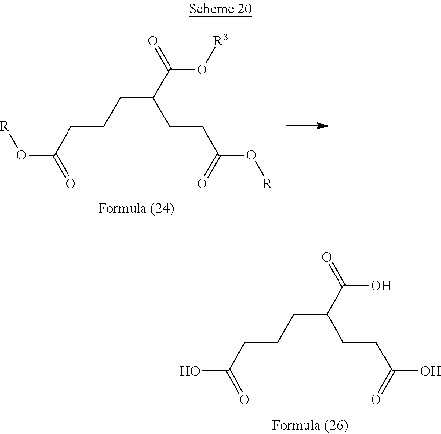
O(C(=O)CCCC(CCC(O[R])=O)C(=O)O[R3])[R].OC(CCCC(CCC(O)=O)C(O)=O)=O
